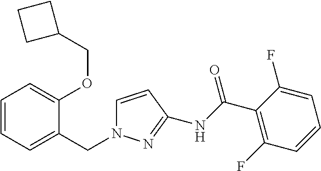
N(C(=O)C1=C(F)C=CC=C1F)C1=NN(CC2=CC=CC=C2OCC2CCC2)C=C1
